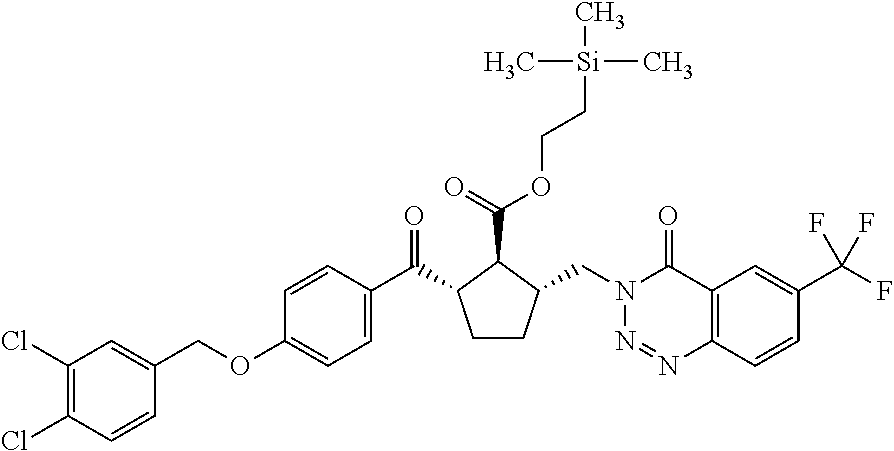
C1(Cl)=C(Cl)C=C(COC2=CC=C(C(C3CCC(CN4N=NC5=C(C4=O)C=C(C(F)(F)F)C=C5)C3C(=O)OCC[Si](C)(C)C)=O)C=C2)C=C1
